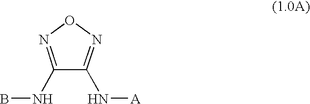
C1(NB)=NON=C1N[A]
